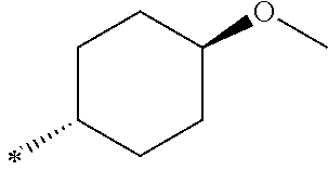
C1C(C)CCC(OC)C1
